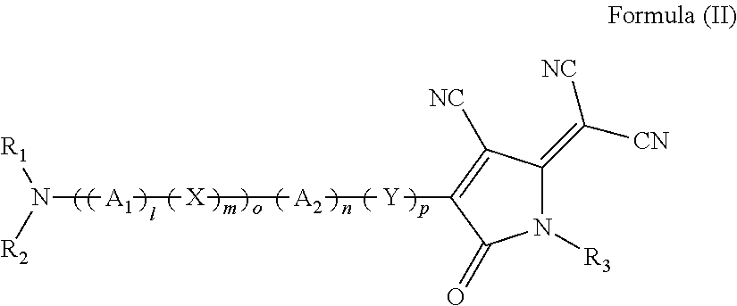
[A1](N([R2])[R1])[X][A2][Y]C1=C([NC])C(=C([CN])[NC])N([R3])C1=O
